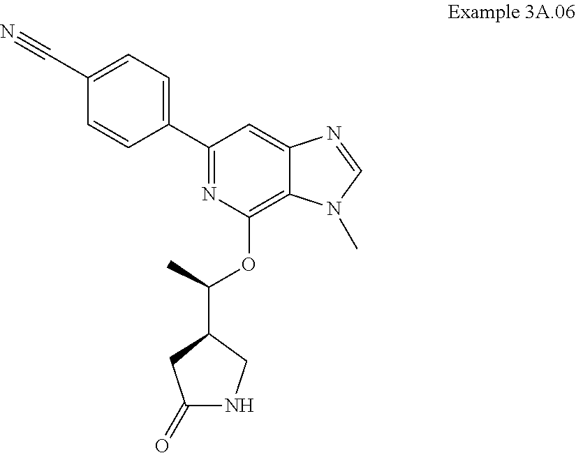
C1(C2=CC=C(C#N)C=C2)=NC(OC(C)C2CC(=O)NC2)=C2C(=C1)N=CN2C
